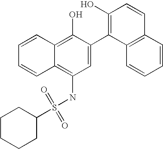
C1CCCC(S(NC2=C3C(=C(O)C(C4=C(O)C=CC5=C4C=CC=C5)=C2)C=CC=C3)(=O)=O)C1
